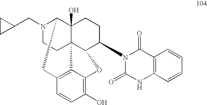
N1(CC2CC2)CCC23C4(O)C1CC1=C2C(=C(O)C=C1)OC3C(N1C(=O)NC2=C(C1=O)C=CC=C2)CC4
